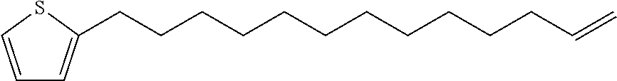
C1=CSC(CCCCCCCCCCCC=C)=C1
